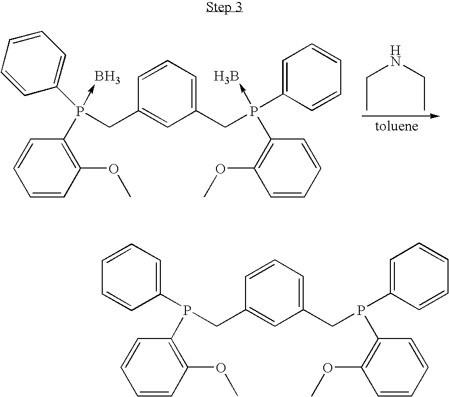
C(NCC)C.C1(P(C2=C(OC)C=CC=C2)(CC2=CC(CP(C3=C(OC)C=CC=C3)(C3=CC=CC=C3)->B)=CC=C2)->B)=CC=CC=C1.C1(P(C2=C(OC)C=CC=C2)CC2=CC(CP(C3=C(OC)C=CC=C3)C3=CC=CC=C3)=CC=C2)=CC=CC=C1
